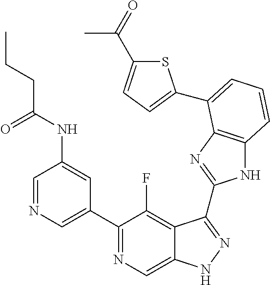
C1=NC=C(C2=NC=C3C(=C2F)C(C2=NC4=C(N2)C=CC=C4C2=CC=C(C(=O)C)S2)=NN3)C=C1NC(CCC)=O
